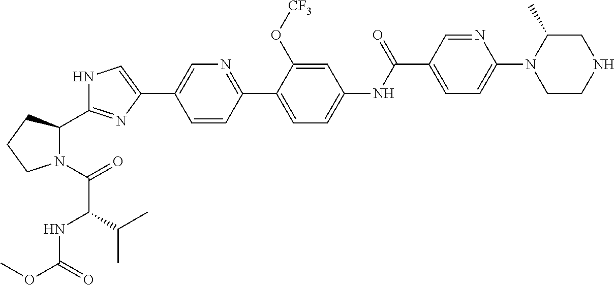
C1=CC(C2=CC=C(NC(C3=CC=C(N4CCNCC4C)N=C3)=O)C=C2O[CF3])=NC=C1C1=CNC(C2N(C(=O)C(NC(OC)=O)C(C)C)CCC2)=N1
